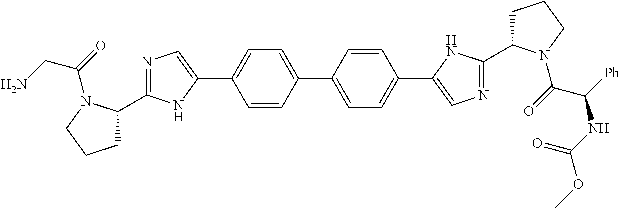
C1(C2=NC=C(C3=CC=C(C4=CC=C(C5=CN=C(C6CCCN6C(C([Ph])NC(OC)=O)=O)N5)C=C4)C=C3)N2)CCCN1C(CN)=O
